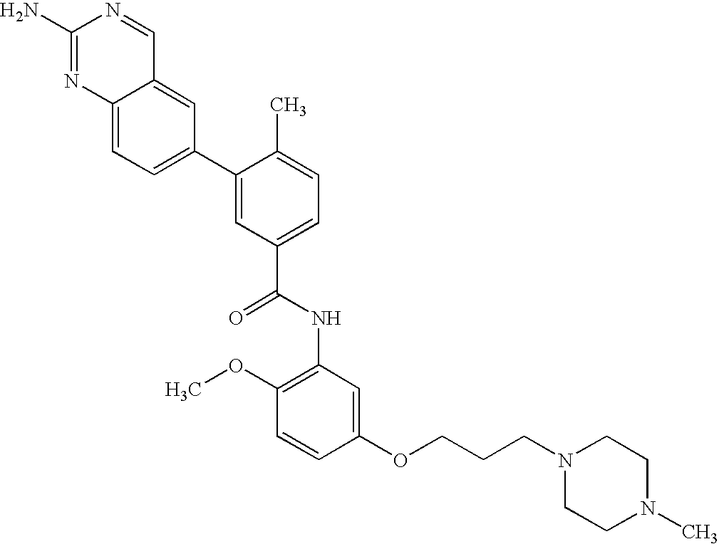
C12=CC(C3=CC(C(NC4=C(OC)C=CC(OCCCN5CCN(C)CC5)=C4)=O)=CC=C3C)=CC=C1N=C(N)N=C2
